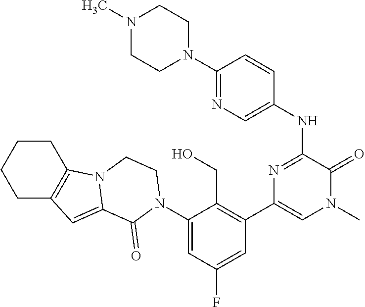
N(C1=NC(C2=C(CO)C(N3C(=O)C4=CC5=C(CCCC5)N4CC3)=CC(F)=C2)=CN(C)C1=O)C1=CN=C(N2CCN(C)CC2)C=C1
